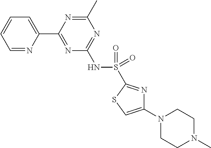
C1=NC(C2=NC(NS(=O)(=O)C3=NC(N4CCN(C)CC4)=CS3)=NC(C)=N2)=CC=C1
